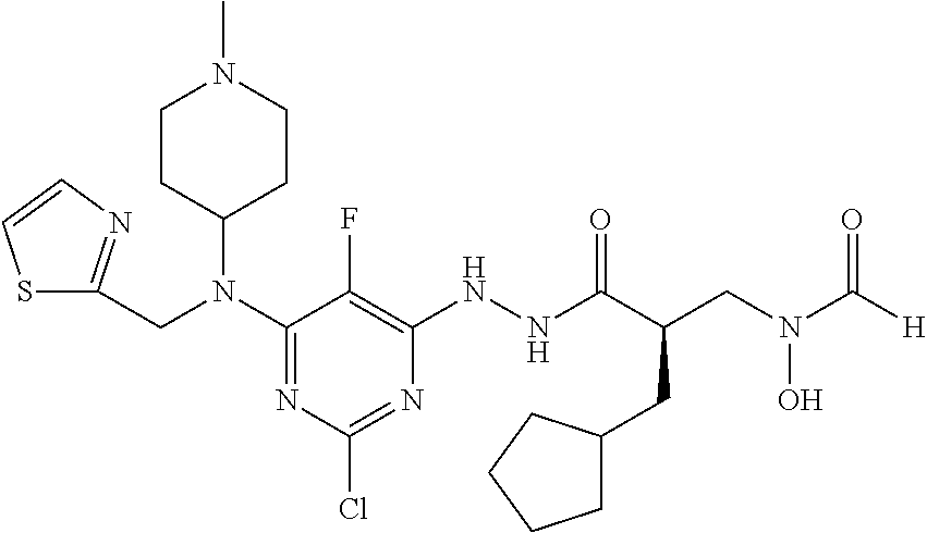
N(C1=NC(Cl)=NC(NNC(C(CN(C([H])=O)O)CC2CCCC2)=O)=C1F)(CC1=NC=CS1)C1CCN(C)CC1
